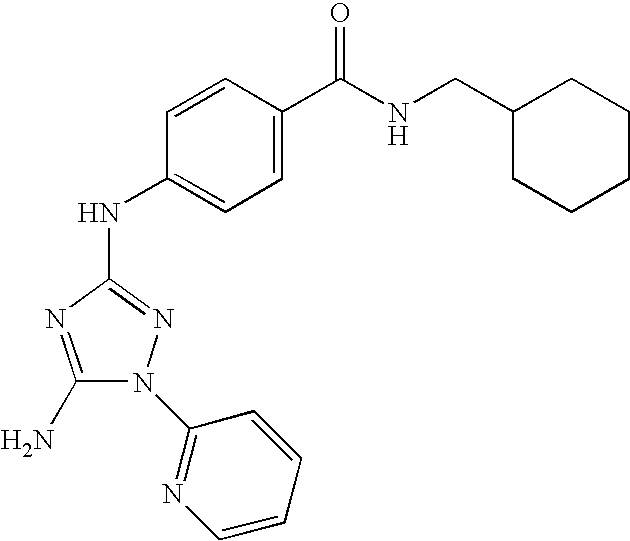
C1(N)=NC(NC2=CC=C(C(NCC3CCCCC3)=O)C=C2)=NN1C1=NC=CC=C1
